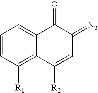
C1=CC([R1])=C2C(=C1)C(=O)C(=[N2])C=C2[R2]
